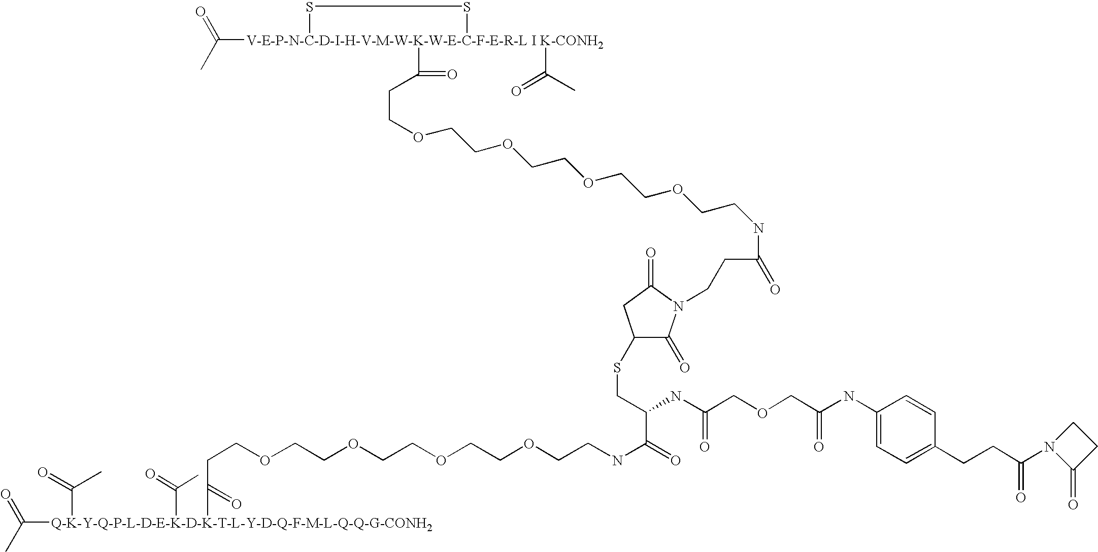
CC(=O)[V-E-P-N-C-D-I-H-V-M-W-K-W-E-C-F-E-R-L I K-CONH2]1(C(=O)CCOCCOCCOCCOCCNC(=O)CCN2C(=O)C(SCC(C(=O)NCCOCCOCCOCCOCCC([Q-K-Y-Q-P-L-D-E-K-D-K-T-L-Y-D-Q-F-M-L-Q-Q-G-CONH2](C(=O)C)(C(=O)C)C(C)=O)=O)NC(COCC(NC3=CC=C(CCC(N4C(=O)CC4)=O)C=C3)=O)=O)CC2=O)(C(C)=O)SS1
